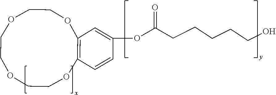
O(C(CCCCCO)=O)C1=CC2=C(OCCOCCOCCO2)C=C1
